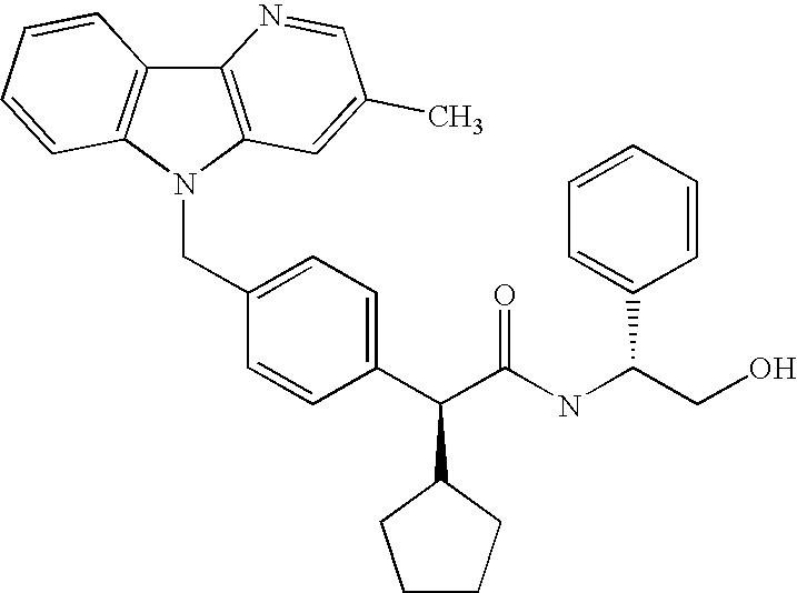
C12=C(N(CC3=CC=C(C(C(NC(CO)C4=CC=CC=C4)=O)C4CCCC4)C=C3)C3=C1C=CC=C3)C=C(C)C=N2
